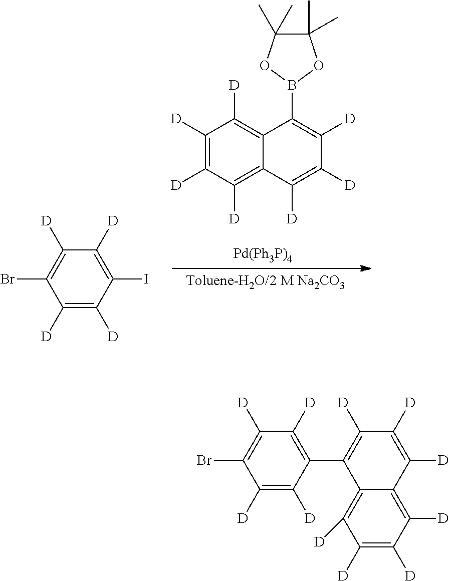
C1([D])=C([D])C(I)=C([D])C([D])=C1Br.C1([D])=C([D])C([D])=C2C(=C1[D])C(B1OC(C)(C)C(C)(C)O1)=C([D])C([D])=C2[D].C1([D])=C([D])C(C2=C([D])C([D])=C([D])C3=C([D])C([D])=C([D])C([D])=C23)=C([D])C([D])=C1Br
